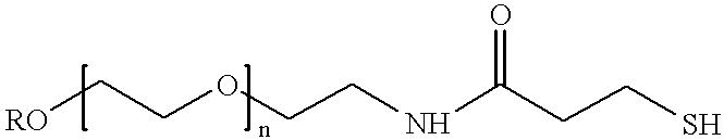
[RO]CCOCCNC(CCS)=O
